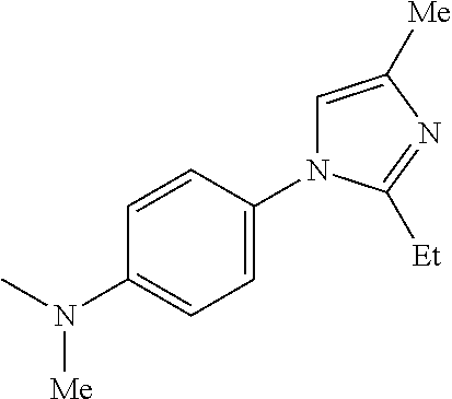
C1=C(N2C=C([Me])N=C2[Et])C=CC(N([Me])C)=C1
